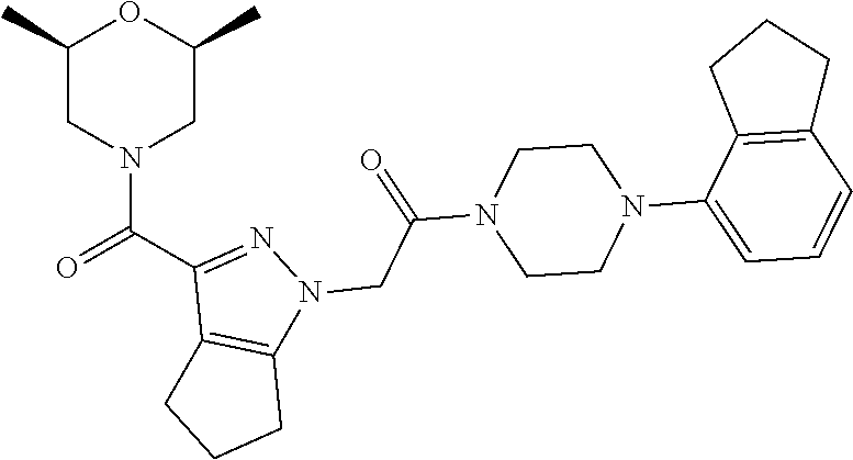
C1(C)CN(C(=O)C2=NN(CC(N3CCN(C4=CC=CC5=C4CCC5)CC3)=O)C3=C2CCC3)CC(C)O1
